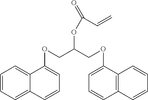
C1=CC=C2C(=C1)C(OCC(COC1=CC=CC3=C1C=CC=C3)OC(=O)C=C)=CC=C2
